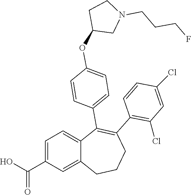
C1=CC(Cl)=CC(Cl)=C1C1=C(C2=CC=C(OC3CCN(CCCF)C3)C=C2)C2=CC=C(C(O)=O)C=C2CCC1
